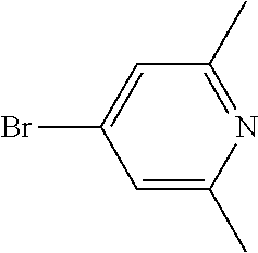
BrC1=CC(C)=NC(C)=C1
